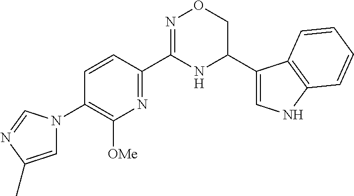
C1=CC(C2=NOCC(C3=CNC4=C3C=CC=C4)N2)=NC([OMe])=C1N1C=C(C)N=C1
